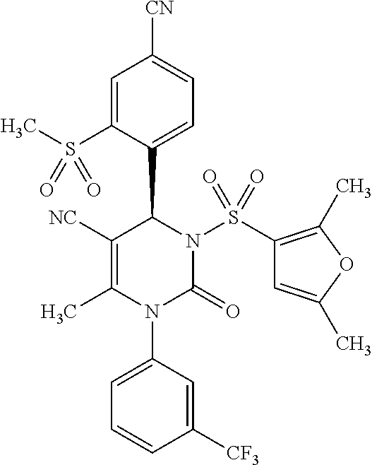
C1([NC])=C(C)N(C2=CC=CC([CF3])=C2)C(=O)N(S(C2=C(C)OC(C)=C2)(=O)=O)C1C1=CC=C([CN])C=C1S(C)(=O)=O
